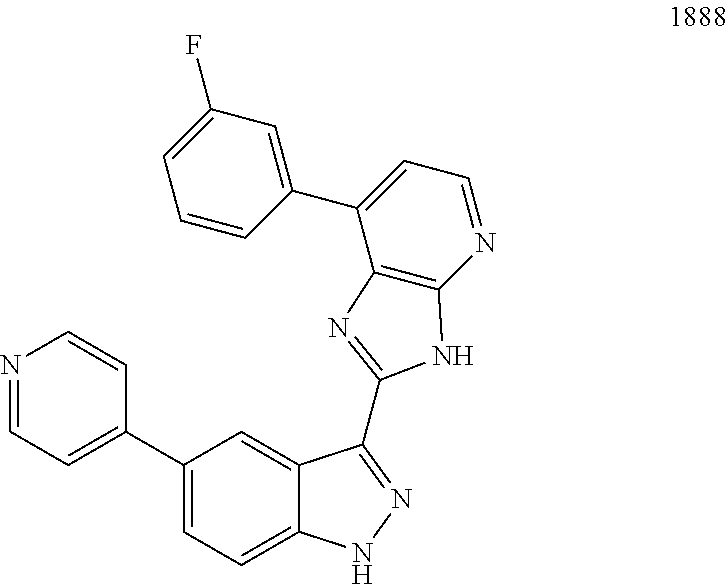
C1=C(F)C=C(C2=CC=NC3=C2N=C(C2=NNC4=CC=C(C5=CC=NC=C5)C=C42)N3)C=C1
